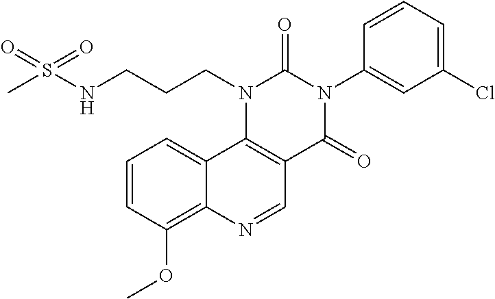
C(N1C(=O)N(C2=CC(Cl)=CC=C2)C(=O)C2=C1C1=CC=CC(OC)=C1N=C2)CCNS(C)(=O)=O
